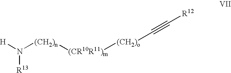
[H]N([(CH2)n][(CR10R11)m][(CH2)o]C#C[R12])[R13]
